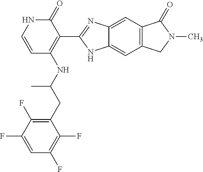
C1(=O)NC=CC(NC(CC2=C(F)C(F)=CC(F)=C2F)C)=C1C1=NC2=CC3=C(C=C2N1)CN(C)C3=O
